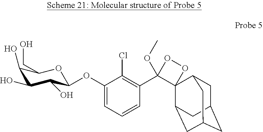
C1(O)C(O)C(O)C(OC2=CC=CC(C3(OC)OOC34C3CC5CC(CC4C5)C3)=C2Cl)OC1CO
